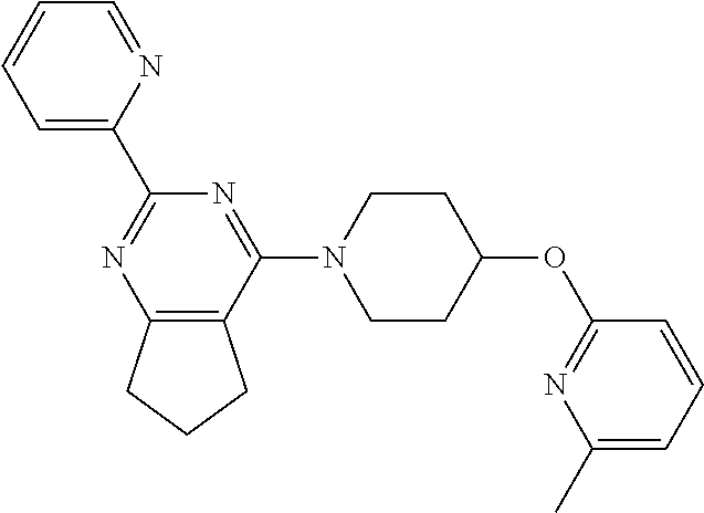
C1=NC(C2=NC3=C(C(N4CCC(OC5=NC(C)=CC=C5)CC4)=N2)CCC3)=CC=C1
